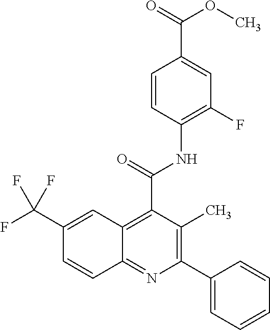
C1=CC(NC(=O)C2=C3C(=NC(C4=CC=CC=C4)=C2C)C=CC(C(F)(F)F)=C3)=C(F)C=C1C(=O)OC
